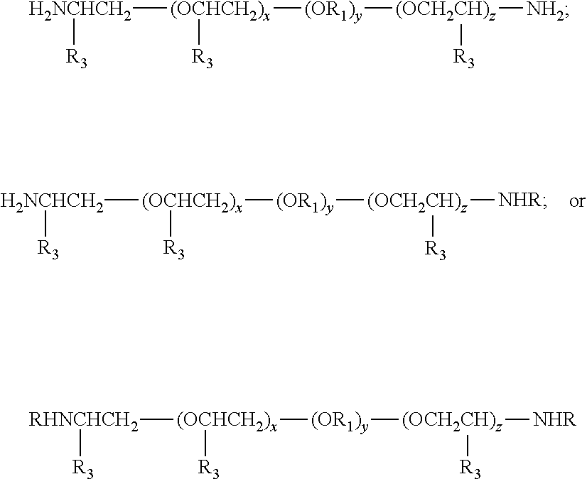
[(OCHCH2)x]([H2NCHCH2][R3])([(OR1)y][(OCH2CH)z]([NHR])[R3])[R3].[(OCHCH2)x]([H2NCHCH2][R3])([(OR1)y][(OCH2CH)z]([NH2])[R3])[R3].[(OCHCH2)x]([RHNCHCH2][R3])([(OR1)y][(OCH2CH)z]([NHR])[R3])[R3]
